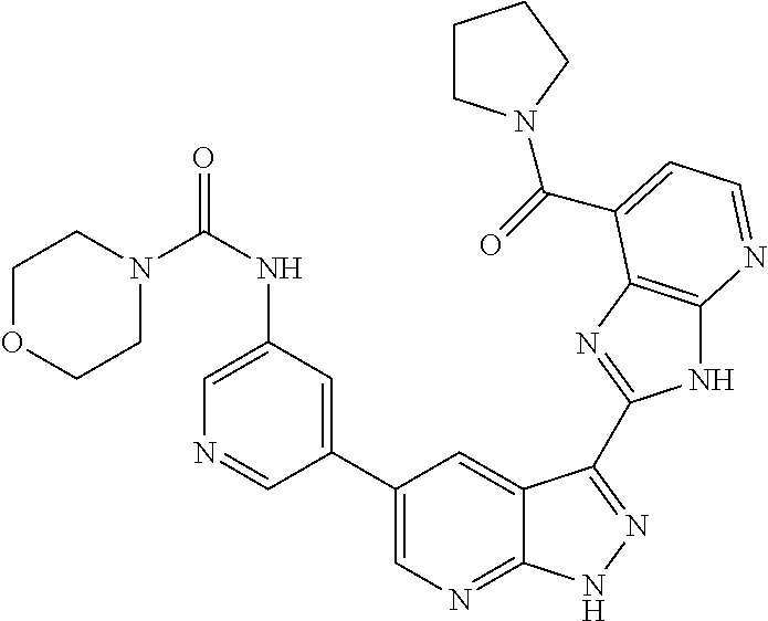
C1(C2=CN=C3C(=C2)C(C2=NC4=C(N2)N=CC=C4C(=O)N2CCCC2)=NN3)=CC(NC(N2CCOCC2)=O)=CN=C1
